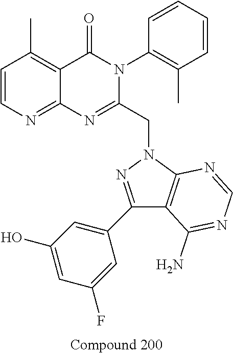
C1=CN=C2C(=C1C)C(=O)N(C1=C(C)C=CC=C1)C(CN1N=C(C3=CC(O)=CC(F)=C3)C3=C1N=CN=C3N)=N2
